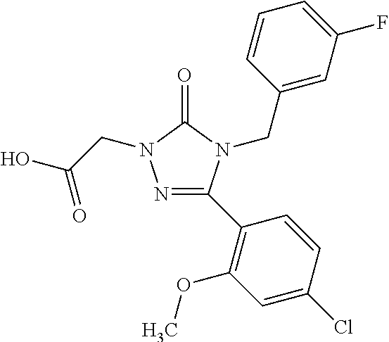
N1=C(C2=C(OC)C=C(Cl)C=C2)N(CC2=CC(F)=CC=C2)C(=O)N1CC(=O)O
